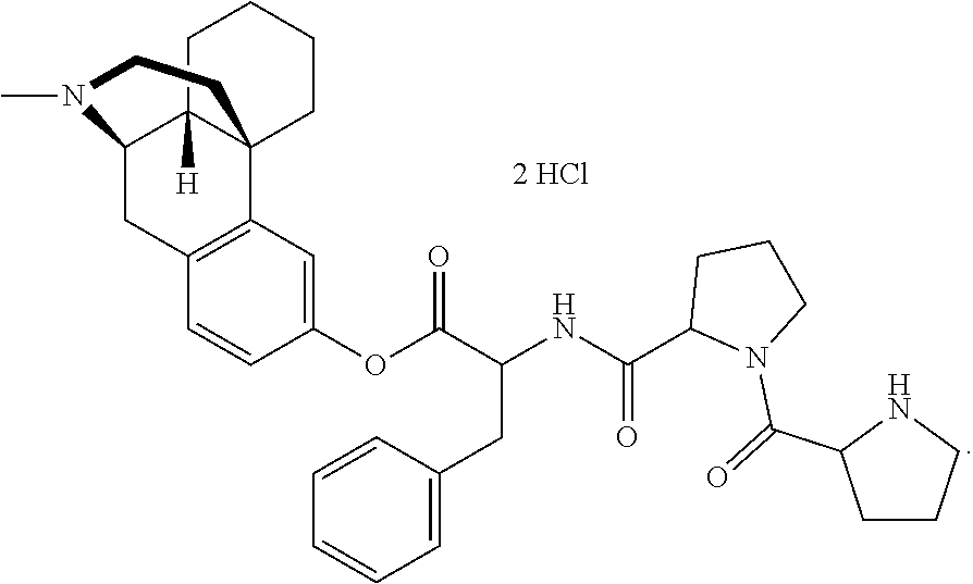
C1=CC(OC(C(NC(=O)C2N(C(=O)C3CCCN3)CCC2)CC2=CC=CC=C2)=O)=CC2=C1CC1C3([H])C2(CCCC3)CCN1C.[2 HCl]
